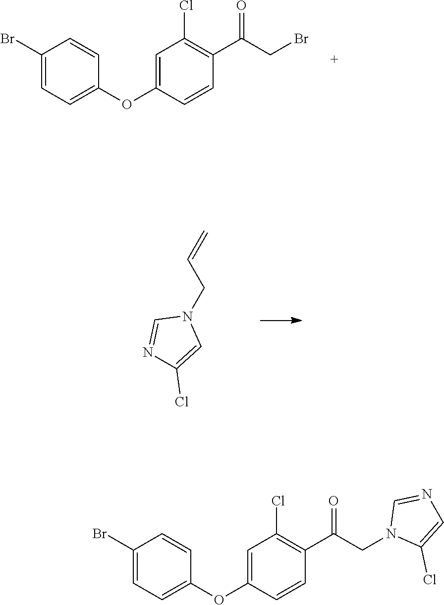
C1(Br)=CC=C(OC2=CC(Cl)=C(C(=O)CBr)C=C2)C=C1.C=CCN1C=NC(Cl)=C1.C1(Br)=CC=C(OC2=CC(Cl)=C(C(=O)CN3C(Cl)=CN=C3)C=C2)C=C1
